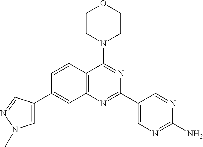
C1(C2=CN(C)N=C2)=CC2=C(C=C1)C(N1CCOCC1)=NC(C1=CN=C(N)N=C1)=N2
